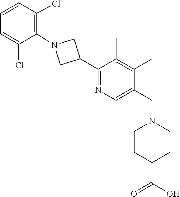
C1(C)=C(C)C(CN2CCC(C(=O)O)CC2)=CN=C1C1CN(C2=C(Cl)C=CC=C2Cl)C1
